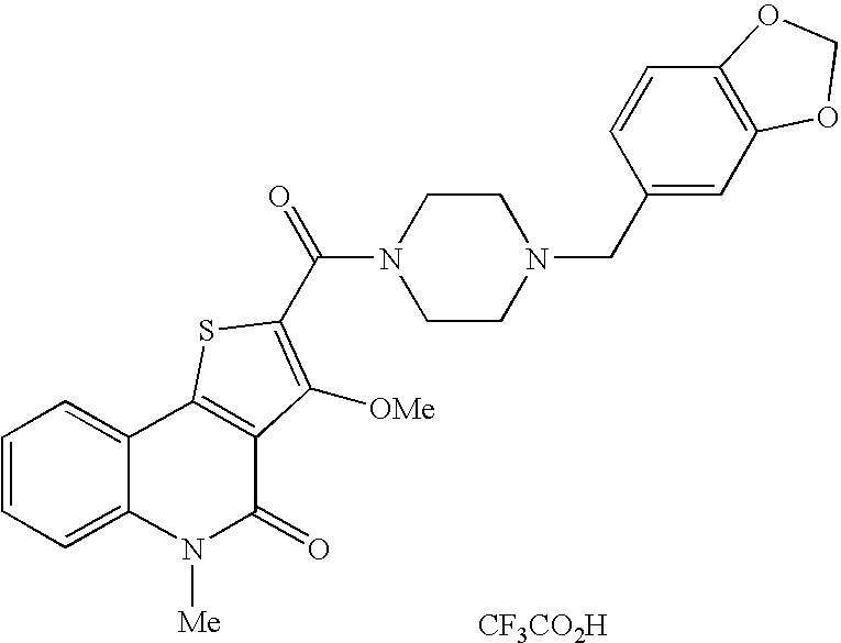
N1(C(=O)C2=C([OMe])C3=C(C4=CC=CC=C4N([Me])C3=O)S2)CCN(CC2=CC3=C(C=C2)OCO3)CC1.[CF3CO2H]
